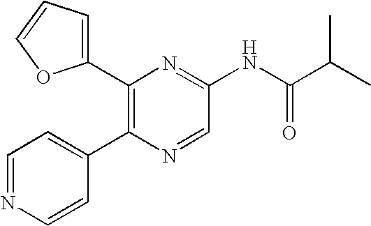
C1(C2=C(C3=CC=NC=C3)N=CC(NC(C(C)C)=O)=N2)=CC=CO1
